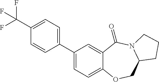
C1(C2=CC=C3C(=C2)C(=O)N2C(CO3)CCC2)=CC=C(C(F)(F)F)C=C1
